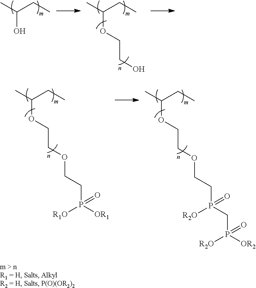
O(CCO)C(C)CC.OC(C)CC.O(CCOCCP([OR1])([R1O])=O)C(C)CC.O(CCOCCP(CP([OR2])([R2O])=O)([R2O])=O)C(C)CC
